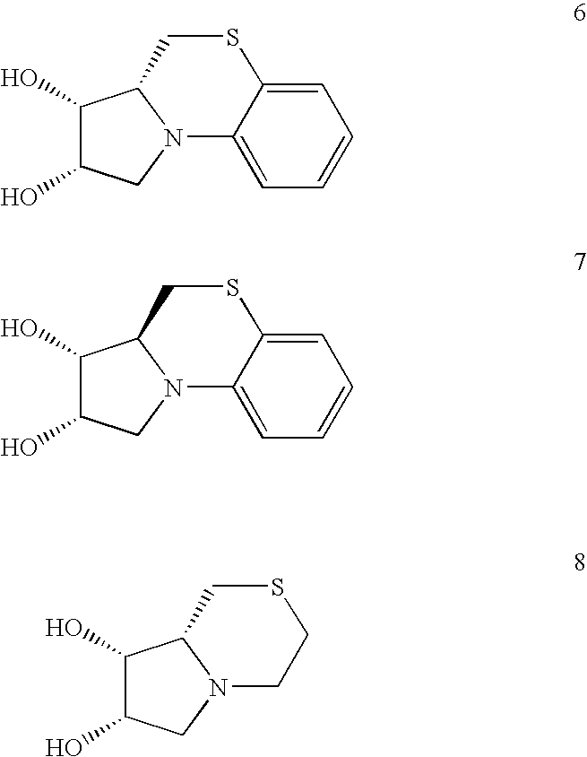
C1(O)C(O)CN2C1CSC1=CC=CC=C21.C1(O)C(O)CN2C1CSC1=CC=CC=C21.C1(O)C(O)CN2C1CSCC2
